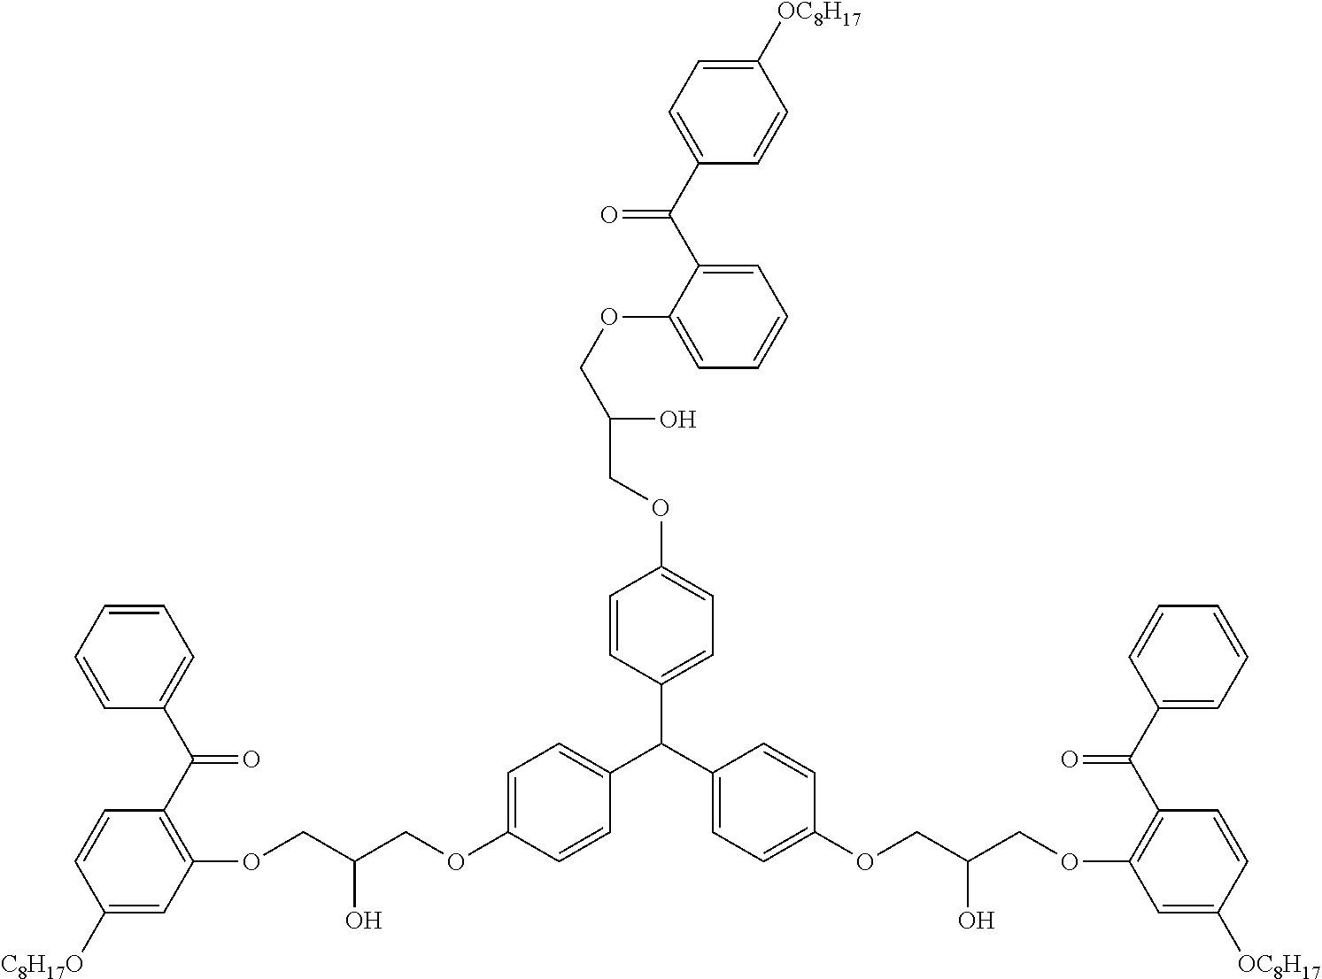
C1(C(C2=C(OCC(COC3=CC=C(C(C4=CC=C(OCC(COC5=C(C(C6=CC=CC=C6)=O)C=CC([OC8H17])=C5)O)C=C4)C4=CC=C(OCC(O)COC5=CC=CC=C5C(C5=CC=C([OC8H17])C=C5)=O)C=C4)C=C3)O)C=C([C8H17O])C=C2)=O)=CC=CC=C1
